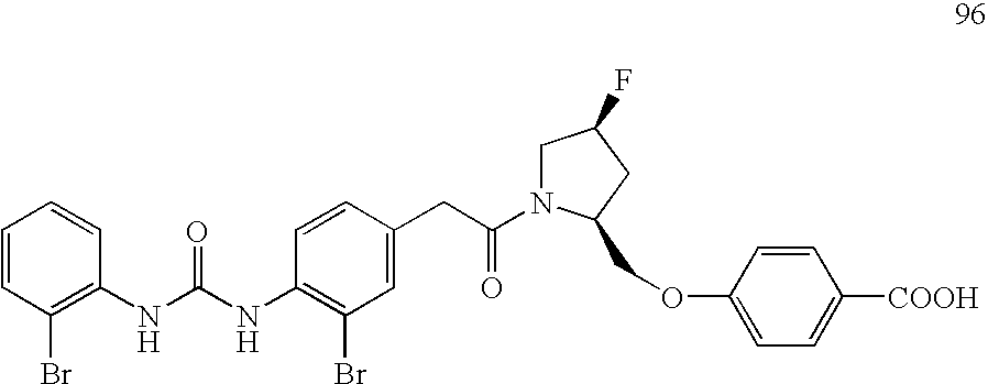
C1=CC(Br)=C(NC(NC2=C(Br)C=C(CC(=O)N3CC(F)CC3COC3=CC=C([COOH])C=C3)C=C2)=O)C=C1
